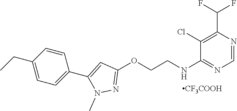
C1(NCCOC2=NN(C)C(C3=CC=C(CC)C=C3)=C2)=NC=NC(C(F)F)=C1Cl.[CF3COOH]
